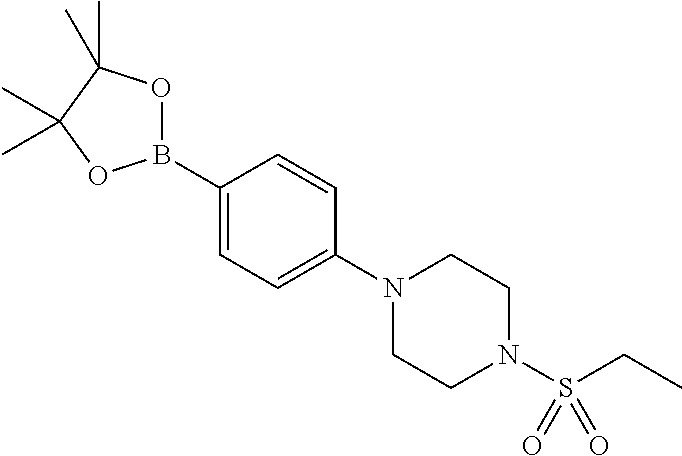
C1(B2OC(C)(C)C(C)(C)O2)=CC=C(N2CCN(S(CC)(=O)=O)CC2)C=C1
